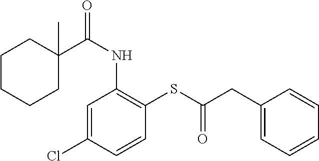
C1=C(Cl)C=CC(SC(CC2=CC=CC=C2)=O)=C1NC(=O)C1(C)CCCCC1
